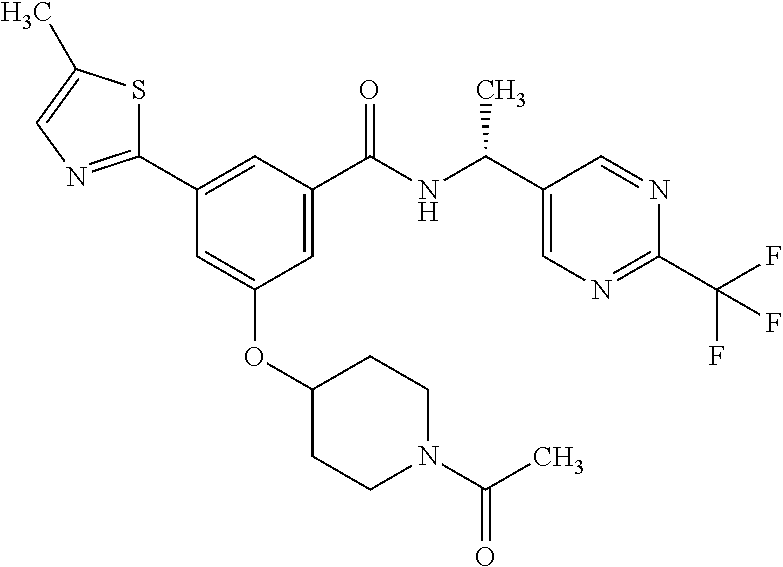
C1(C2=NC=C(C)S2)=CC(C(NC(C2=CN=C(C(F)(F)F)N=C2)C)=O)=CC(OC2CCN(C(C)=O)CC2)=C1
